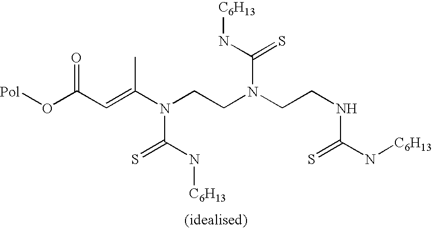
[Pol]OC(C=C(N(CCN(CCNC(N[C6H13])=S)C(N[C6H13])=S)C(N[C6H13])=S)C)=O
